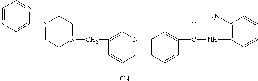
C(C1=CN=C(C2=CC=C(C(NC3=C(N)C=CC=C3)=O)C=C2)C([CN])=C1)N1CCN(C2=CN=CC=N2)CC1
